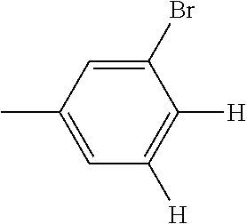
CC1=CC([H])=C([H])C(Br)=C1
